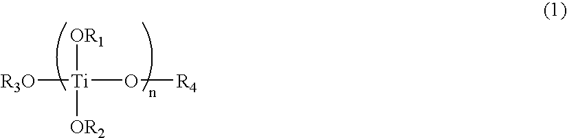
[R3O][Ti](O[R4])([OR2])[OR1]
